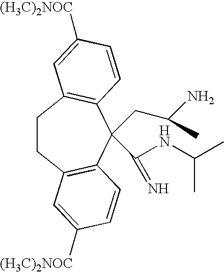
C1CC2=C(C(CC(N)C)(C(NC(C)C)=N)C3=C1C=C([(H3C)2NOC])C=C3)C=CC([(H3C)2NOC])=C2
